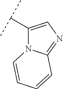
C1(C(C)C)=CN=C2N1C=CC=C2
